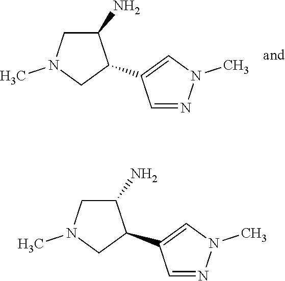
C1(N)CN(C)CC1C1=CN(C)N=C1.C1(N)CN(C)CC1C1=CN(C)N=C1
